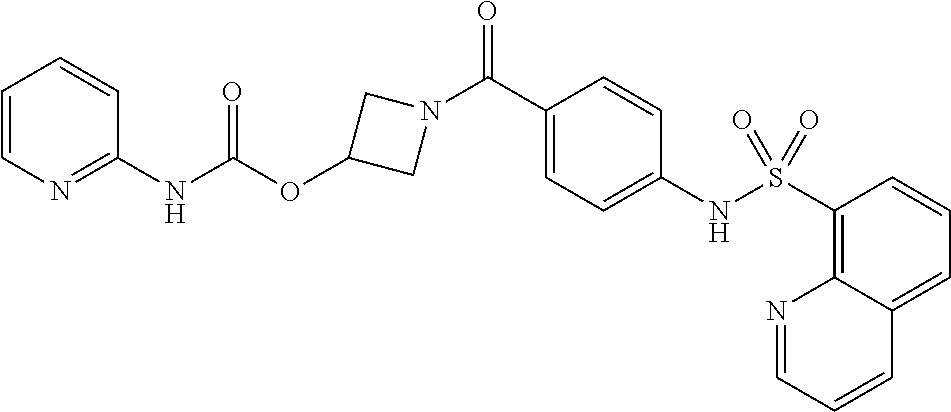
O=C(NC1=NC=CC=C1)OC1CN(C(C2=CC=C(NS(C3=C4C(=CC=C3)C=CC=N4)(=O)=O)C=C2)=O)C1
